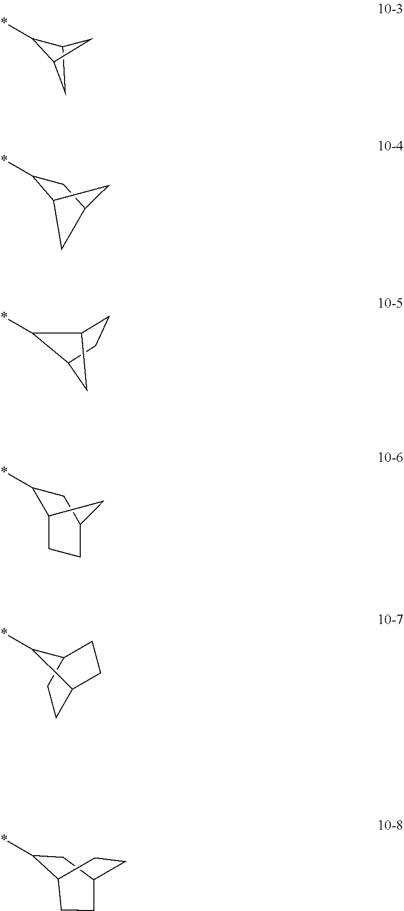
*C1C2CC1C2.C12CC(CC1*)C2.*C1C2CCC(C1)C2.*C1C2CCC1CC2.*C1CC2CCC1CC2.*C1C2CC1CC2
